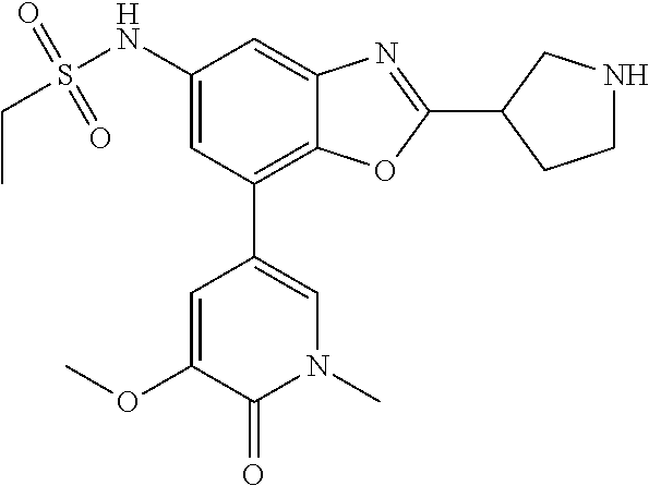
N1(C)C=C(C2=C3C(=CC(NS(CC)(=O)=O)=C2)N=C(C2CCNC2)O3)C=C(OC)C1=O
